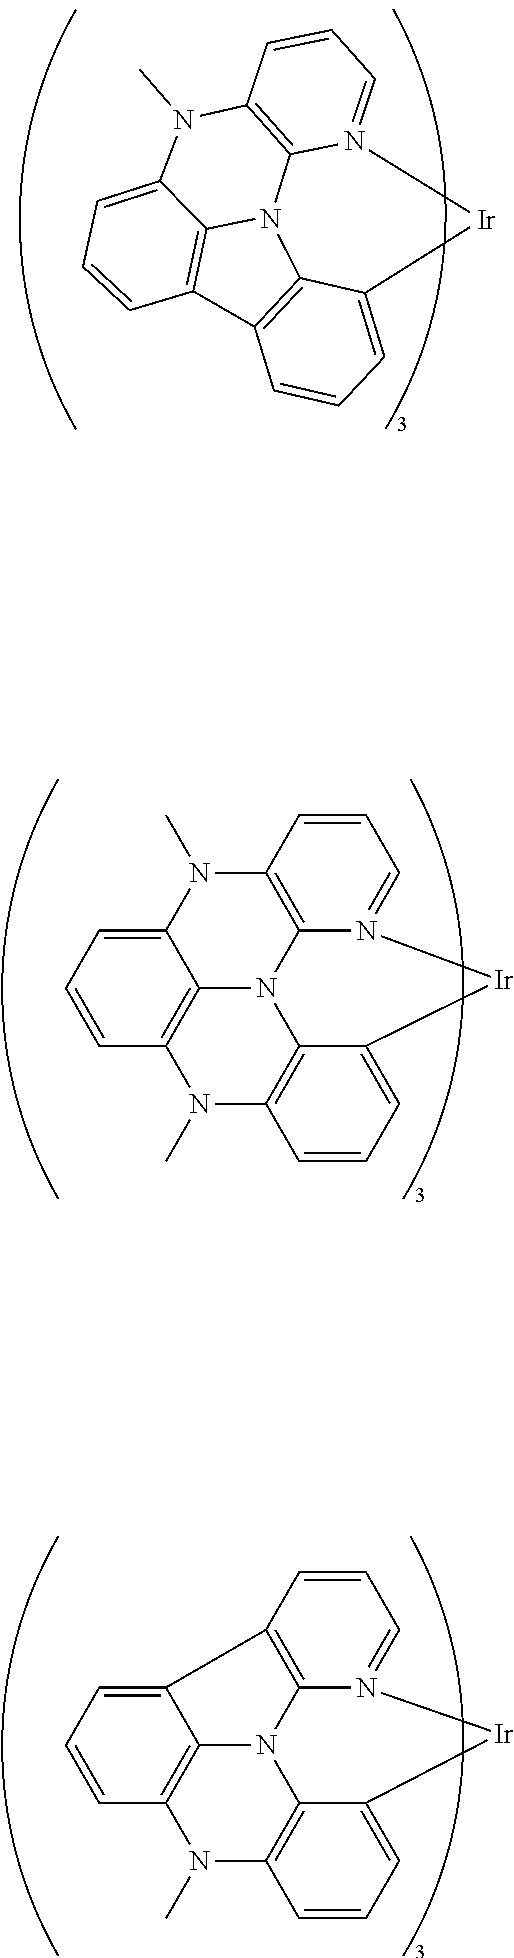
C12=CC=CC3=C1N1C4=C(N2C)C=CC=N4[Ir]C2=CC=CC(=C12)N3C.C12=C3C(=CC=C1)[Ir]N1=CC=CC4=C1N3C1=C2C=CC=C1N4C.C12=CC=CC3=C1N1C4=C2C=CC=N4[Ir]C2=CC=CC(=C12)N3C
